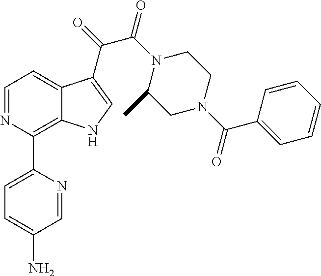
C1=C(N)C=NC(C2=C3C(=CC=N2)C(C(=O)C(N2C(C)CN(C(C4=CC=CC=C4)=O)CC2)=O)=CN3)=C1
